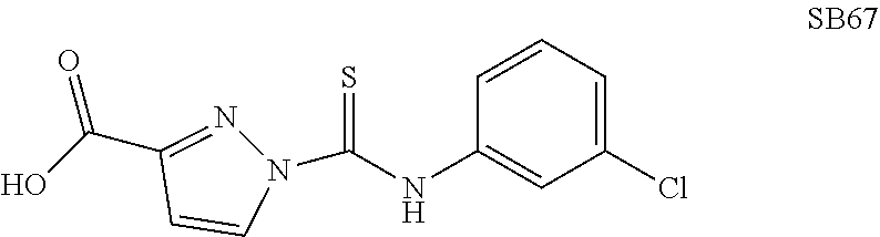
N1(C(NC2=CC(Cl)=CC=C2)=S)N=C(C(O)=O)C=C1
